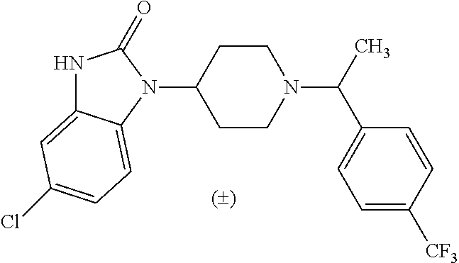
N1C2=CC(Cl)=CC=C2N(C2CCN(C(C3=CC=C([CF3])C=C3)C)CC2)C1=O
